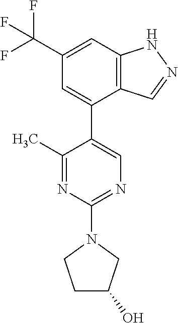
C1(C(F)(F)F)=CC2=C(C=NN2)C(C2=CN=C(N3CC(O)CC3)N=C2C)=C1
